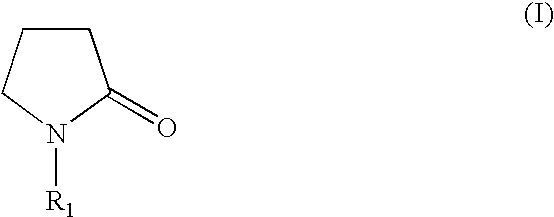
C1CCN([R1])C1=O
